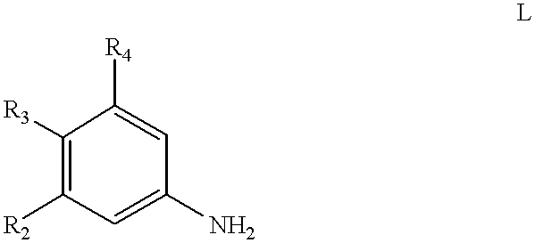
C1=C(N)C=C([R4])C([R3])=C1[R2]
